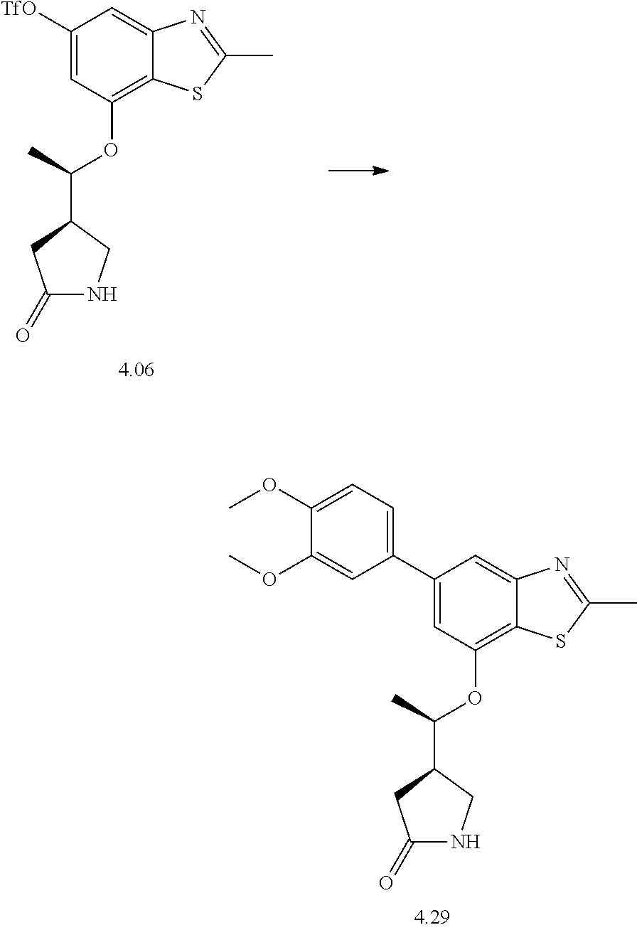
C1([TfO])=CC(OC(C)C2CC(=O)NC2)=C2C(=C1)N=C(C)S2.C1(C2=CC=C(OC)C(OC)=C2)=CC(OC(C)C2CC(=O)NC2)=C2C(=C1)N=C(C)S2
